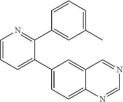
C1=CN=C(C2=CC(C)=CC=C2)C(C2=CC=C3C(=C2)C=NC=N3)=C1
